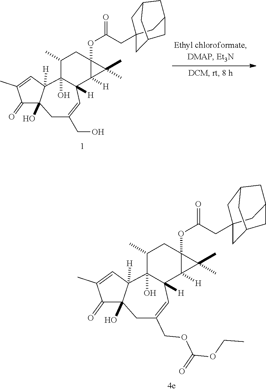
C1(=O)C(C)=CC2([H])C1(O)CC(COC(OCC)=O)=CC1([H])C2(O)C(C)CC2(OC(CC34CC5CC(C3)CC(C4)C5)=O)C1([H])C2(C)C.C1(=O)C(C)=CC2([H])C1(O)CC(CO)=CC1([H])C2(O)C(C)CC2(OC(CC34CC5CC(C3)CC(C4)C5)=O)C1([H])C2(C)C
